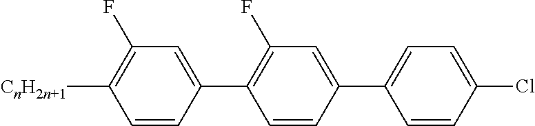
C1=CC(C2=C(F)C=C(C3=CC=C(Cl)C=C3)C=C2)=CC(F)=C1[CnH2n+1]
